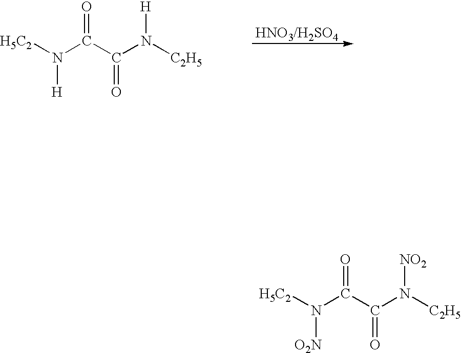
[H5C2]N(C(C(N([C2H5])[NO2])=O)=O)[O2N].[H5C2]N(C(C(N([C2H5])[H])=O)=O)[H]
